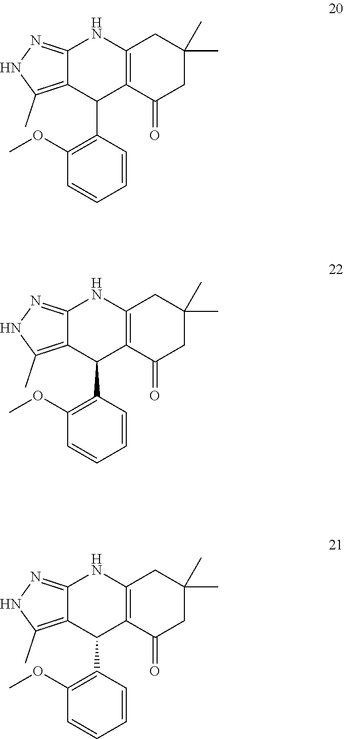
C1(C)(C)CC(=O)C2=C(C1)NC1=NNC(C)=C1C2C1=C(OC)C=CC=C1.C1(C)(C)CC(=O)C2=C(C1)NC1=NNC(C)=C1C2C1=C(OC)C=CC=C1.C1(C)(C)CC(=O)C2=C(C1)NC1=NNC(C)=C1C2C1=C(OC)C=CC=C1
